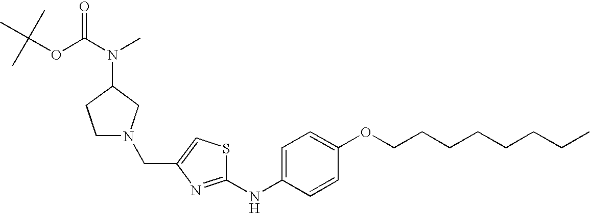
C1=C(NC2=NC(CN3CCC(N(C(OC(C)(C)C)=O)C)C3)=CS2)C=CC(OCCCCCCCC)=C1
